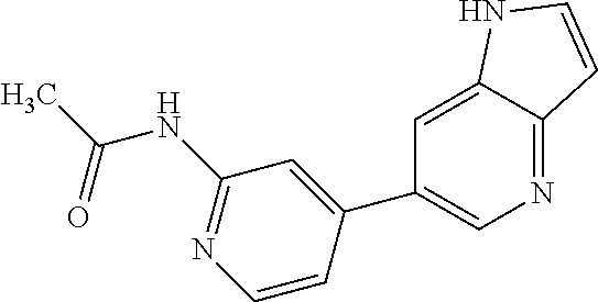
C1=C2C(=NC=C1C1=CC(NC(C)=O)=NC=C1)C=CN2
